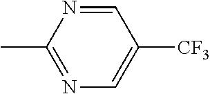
C1(C)=NC=C([CF3])C=N1
